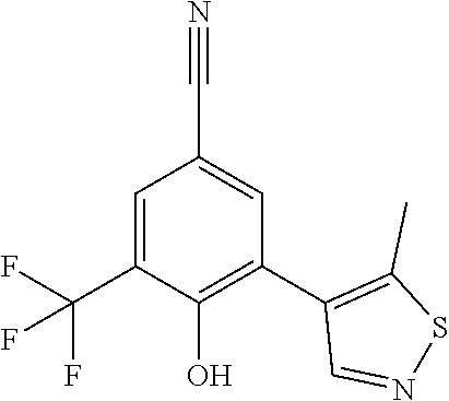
C1=C(C#N)C=C(C(F)(F)F)C(O)=C1C1=C(C)SN=C1
